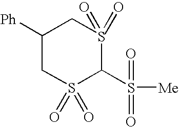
C1([Ph])CS(=O)(=O)C(S([Me])(=O)=O)S(=O)(=O)C1
